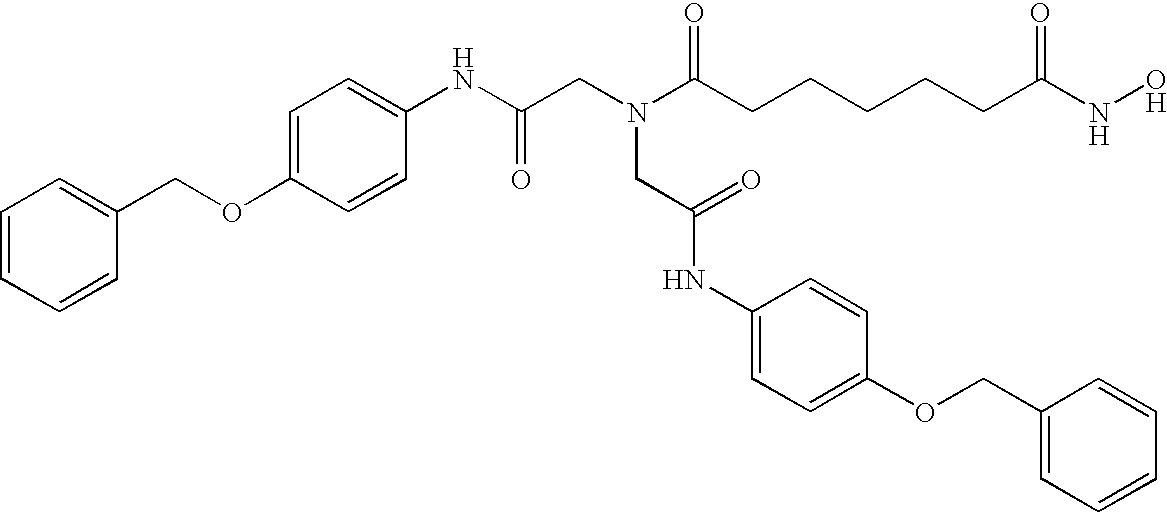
C1=CC=CC(COC2=CC=C(NC(CN(C(CCCCCC(NO)=O)=O)CC(NC3=CC=C(OCC4=CC=CC=C4)C=C3)=O)=O)C=C2)=C1
